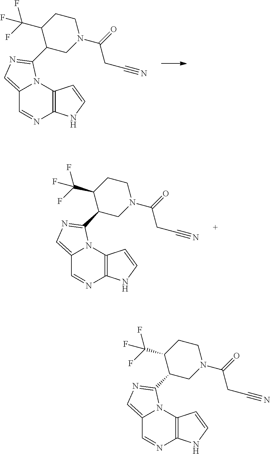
C12=CN=C(C3CN(C(=O)CC#N)CCC3C(F)(F)F)N1C1=C(N=C2)NC=C1.C12=CN=C(C3CN(C(=O)CC#N)CCC3C(F)(F)F)N1C1=C(N=C2)NC=C1.C12=CN=C(C3CN(C(=O)CC#N)CCC3C(F)(F)F)N1C1=C(N=C2)NC=C1
